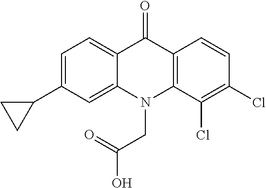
C12=C(C=CC(Cl)=C1Cl)C(=O)C1=CC=C(C3CC3)C=C1N2CC(=O)O
